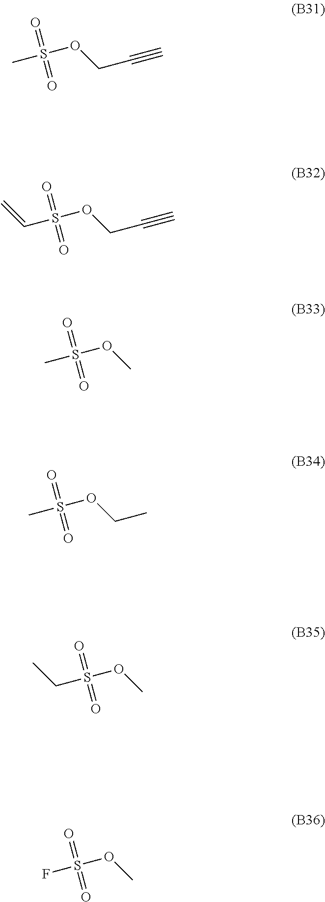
CS(=O)(OCC#C)=O.C(S(=O)(OCC#C)=O)=C.CS(=O)(OC)=O.CS(=O)(OCC)=O.C(S(=O)(OC)=O)C.FS(=O)(OC)=O
